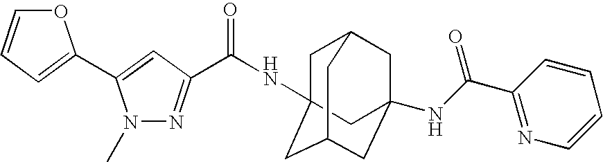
O1C=CC=C1C1=CC(C(NC23CC4CC(NC(C5=NC=CC=C5)=O)(CC(C2)C4)C3)=O)=NN1C
